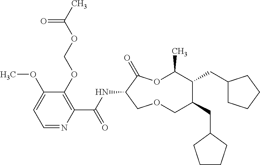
C1(OCOC(C)=O)=C(C(NC2C(=O)OC(C)C(CC3CCCC3)C(CC3CCCC3)COC2)=O)N=CC=C1OC
